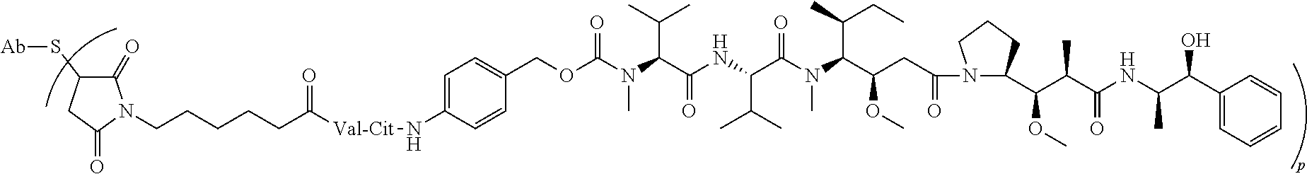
C1(=O)C(S[Ab])CC(=O)N1CCCCCC([Val-Cit]NC1=CC=C(COC(N(C(C(NC(C(N(C(C(CC(N2C(C(C(C(NC(C(C3=CC=CC=C3)O)C)=O)C)OC)CCC2)=O)OC)C(C)CC)C)=O)C(C)C)=O)C(C)C)C)=O)C=C1)=O
